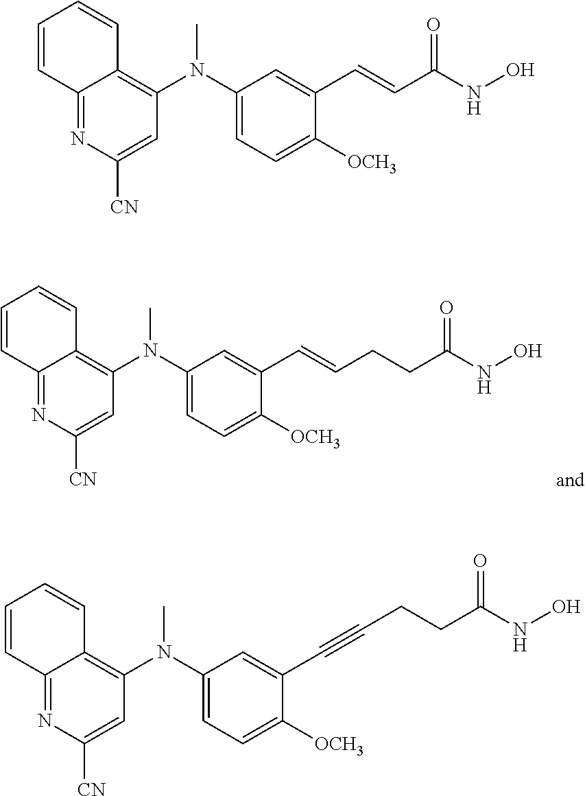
CN(C1=CC=C([OCH3])C(C=CCCC(=O)NO)=C1)C1=C2C(=NC([CN])=C1)C=CC=C2.CN(C1=CC=C([OCH3])C(C=CC(=O)NO)=C1)C1=C2C(=NC([CN])=C1)C=CC=C2.N(C)(C1=CC=C([OCH3])C(C#CCCC(=O)NO)=C1)C1=C2C(=NC([CN])=C1)C=CC=C2
